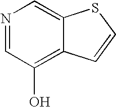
N1=CC(O)=C2C(=C1)SC=C2
